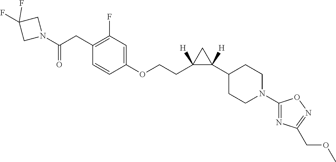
N1(C(CC2=C(F)C=C(OCCC3([H])C(C4CCN(C5=NC(COC)=NO5)CC4)([H])C3)C=C2)=O)CC(F)(F)C1
